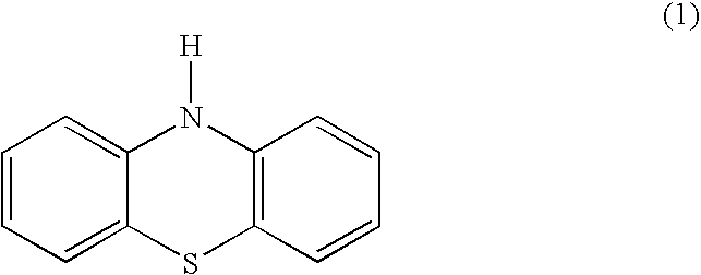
C1=CC=C2C(=C1)N([H])C1=C(S2)C=CC=C1
